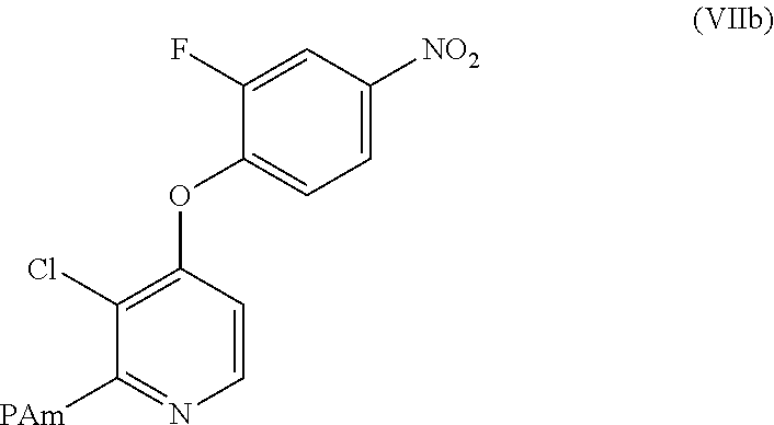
C1([NO2])=CC=C(OC2=C(Cl)C([PAm])=NC=C2)C(F)=C1
